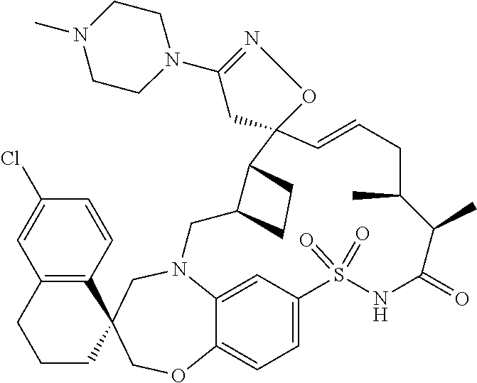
N12C3=CC(=CC=C3OCC3(C4=C(C=C(Cl)C=C4)CCC3)C1)S(=O)(=O)NC(=O)C(C)C(C)CC=CC1(C3C(C2)CC3)CC(N2CCN(C)CC2)=NO1
